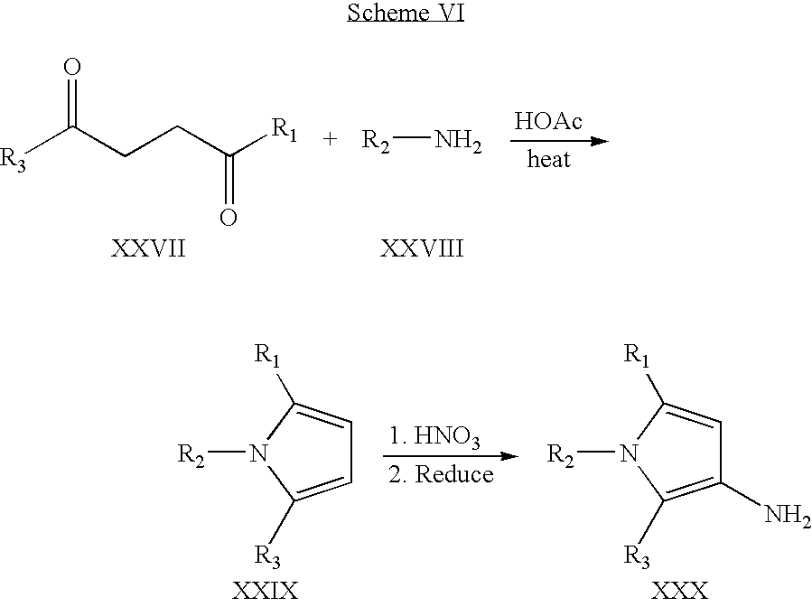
[R3]C(CCC([R1])=O)=O.[R2]N.[HOAc].C1=C([R1])N([R2])C([R3])=C1.C1=C([R1])N([R2])C([R3])=C1N
